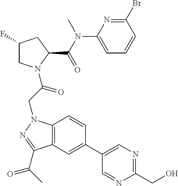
C1(F)CN(C(CN2C3=C(C(C(C)=O)=N2)C=C(C2=CN=C(CO)N=C2)C=C3)=O)C(C(N(C2=CC=CC(Br)=N2)C)=O)C1
